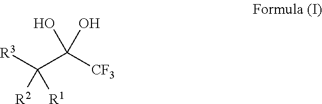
[R3]C(C([CF3])(O)O)([R1])[R2]
